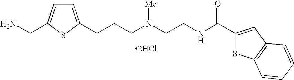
[2HCl].C(CCN(CCNC(C1=CC2=C(S1)C=CC=C2)=O)[Me])C1=CC=C(CN)S1
